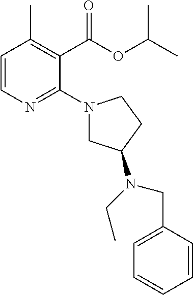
C1=CN=C(N2CC(N(CC)CC3=CC=CC=C3)CC2)C(C(OC(C)C)=O)=C1C
